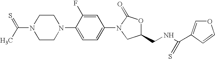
C1CN(C(=S)C)CCN1C1=CC=C(N2C(=O)OC(CNC(=S)C3=COC=C3)C2)C=C1F
